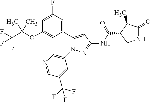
N1C(=O)C(C)C(C(NC2=NN(C3=CN=CC(C(F)(F)F)=C3)C(C3=CC(F)=CC(OC(C(F)(F)F)(C)C)=C3)=C2)=O)C1
